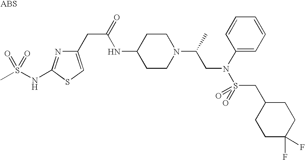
N(C1CCN(C(C)CN(S(=O)(CC2CCC(F)(F)CC2)=O)C2=CC=CC=C2)CC1)C(CC1=CSC(NS(C)(=O)=O)=N1)=O
